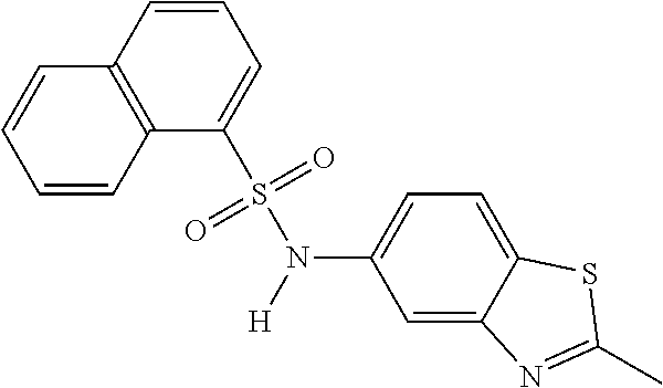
C1=CC2=C(C=C1)C=CC=C2S(=O)(=O)N([H])C1=CC=C2C(=C1)N=C(C)S2
